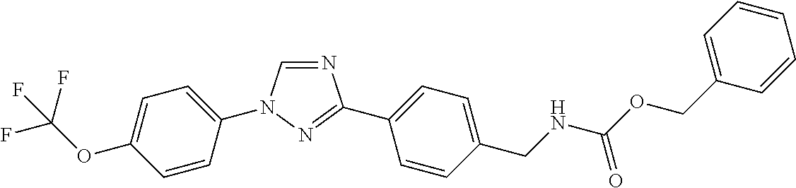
C1=C(OC(F)(F)F)C=CC(N2C=NC(C3=CC=C(CNC(OCC4=CC=CC=C4)=O)C=C3)=N2)=C1
